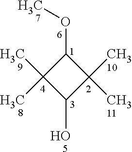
O(C1C(C)(C)C(O)C1(C)C)C
